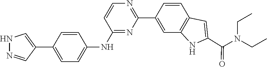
C1=CC(NC2=NC(C3=CC4=C(C=C3)C=C(C(N(CC)CC)=O)N4)=NC=C2)=CC=C1C1=CNN=C1
